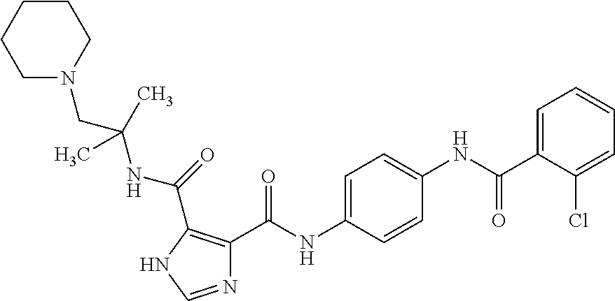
C1=C(NC(C2=C(C(=O)NC(CN3CCCCC3)(C)C)NC=N2)=O)C=CC(NC(C2=CC=CC=C2Cl)=O)=C1
